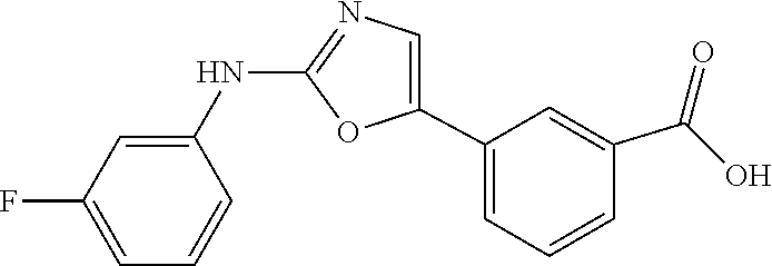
C1(NC2=CC(F)=CC=C2)=NC=C(C2=CC=CC(C(=O)O)=C2)O1
